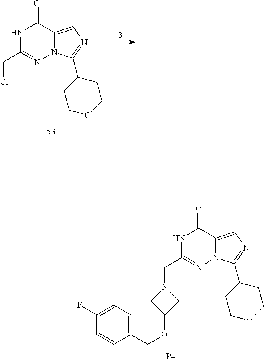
N1C(CCl)=NN2C(=CN=C2C2CCOCC2)C1=O.N1C(CN2CC(OCC3=CC=C(F)C=C3)C2)=NN2C(=CN=C2C2CCOCC2)C1=O.[P4]
